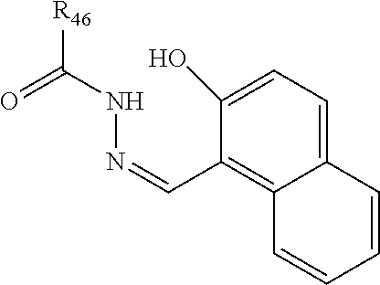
C1=C2C(=C(C=NNC([R46])=O)C(O)=C1)C=CC=C2
